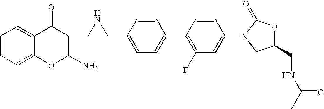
C1=C(CNCC2=C(N)OC3=CC=CC=C3C2=O)C=CC(C2=C(F)C=C(N3CC(CNC(C)=O)OC3=O)C=C2)=C1
